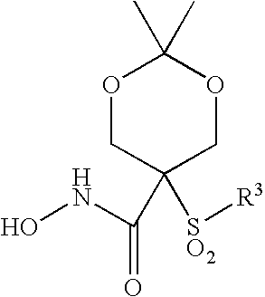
O1CC([SO2][R3])(C(NO)=O)COC1(C)C
